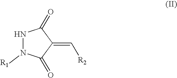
N1N([R1])C(=O)C(=C[R2])C1=O
